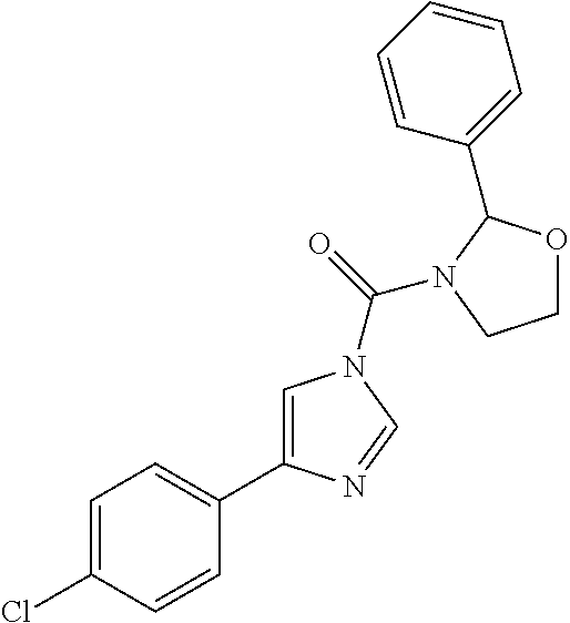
C1=C(Cl)C=CC(C2=CN(C(=O)N3C(C4=CC=CC=C4)OCC3)C=N2)=C1
